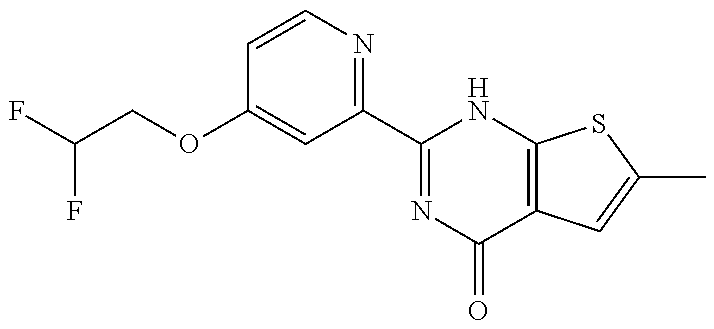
FC(COC1=CC(C2=NC(=O)C3=C(N2)SC(C)=C3)=NC=C1)F
